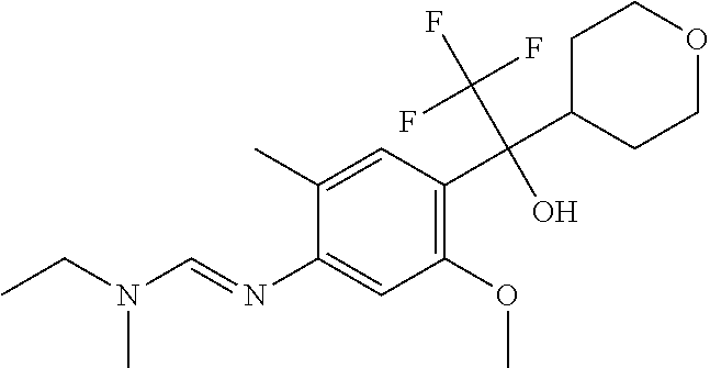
C1(N=CN(CC)C)=CC(OC)=C(C(C2CCOCC2)(C(F)(F)F)O)C=C1C
